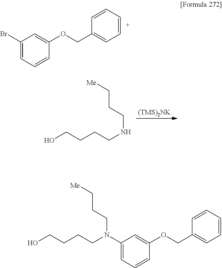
C1(Br)=CC=CC(OCC2=CC=CC=C2)=C1.[(TMS)2NK].OCCCCNCCC[Me].OCCCCN(CCC[Me])C1=CC=CC(OCC2=CC=CC=C2)=C1
